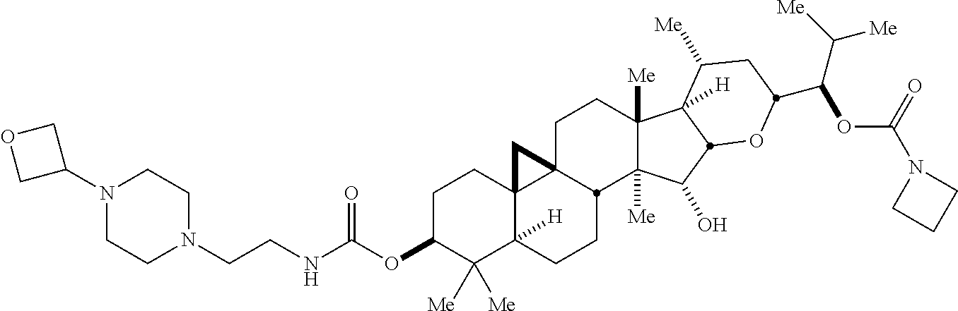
C1C23C4(C([H])(CCC2C2([Me])C([Me])(C1)C1([H])C([Me])CC(C(C([Me])[Me])OC(=O)N5CCC5)OC1C2O)C([Me])([Me])C(OC(=O)NCCN1CCN(C2COC2)CC1)CC4)C3
